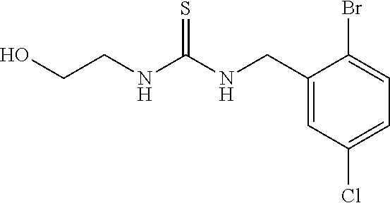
C1(CNC(NCCO)=S)=CC(Cl)=CC=C1Br
